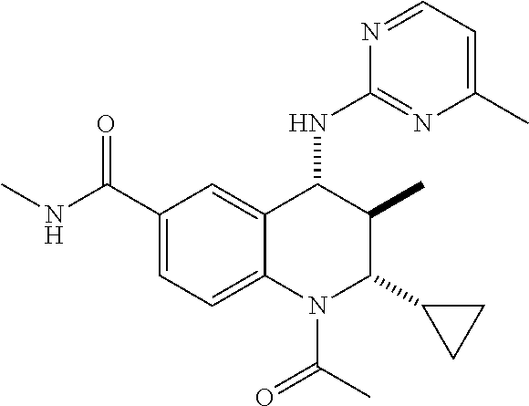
C1(C(=O)NC)=CC=C2C(=C1)C(NC1=NC(C)=CC=N1)C(C)C(C1CC1)N2C(C)=O
